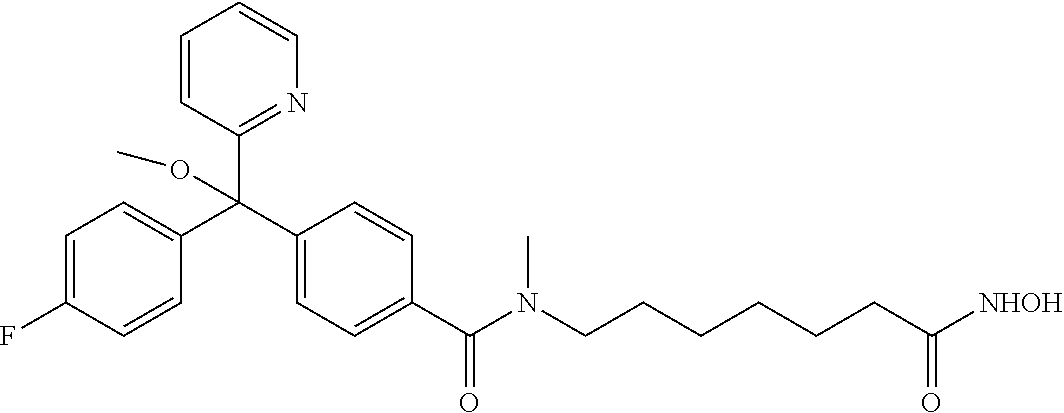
C1(F)=CC=C(C(C2=CC=C(C(N(CCCCCCC([NHOH])=O)C)=O)C=C2)(C2=NC=CC=C2)OC)C=C1
